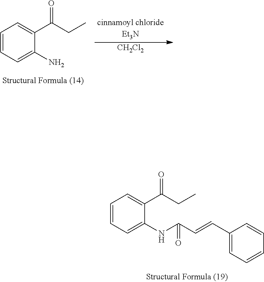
C1=CC=C(N)C(C(CC)=O)=C1.[CH2Cl2].C1=CC=C(NC(C=CC2=CC=CC=C2)=O)C(C(CC)=O)=C1
